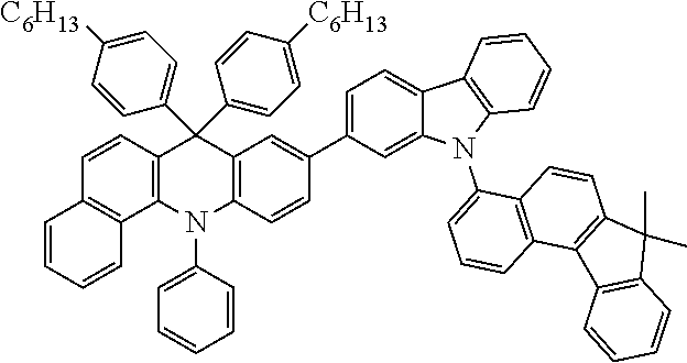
C1=CC=CC2=C1C=CC1=C2N(C2=CC=CC=C2)C2=C(C1(C1=CC=C([C6H13])C=C1)C1=CC=C([C6H13])C=C1)C=C(C1=CC=C3C(=C1)N(C1=CC=CC4=C1C=CC1=C4C4=C(C1(C)C)C=CC=C4)C1=C3C=CC=C1)C=C2
